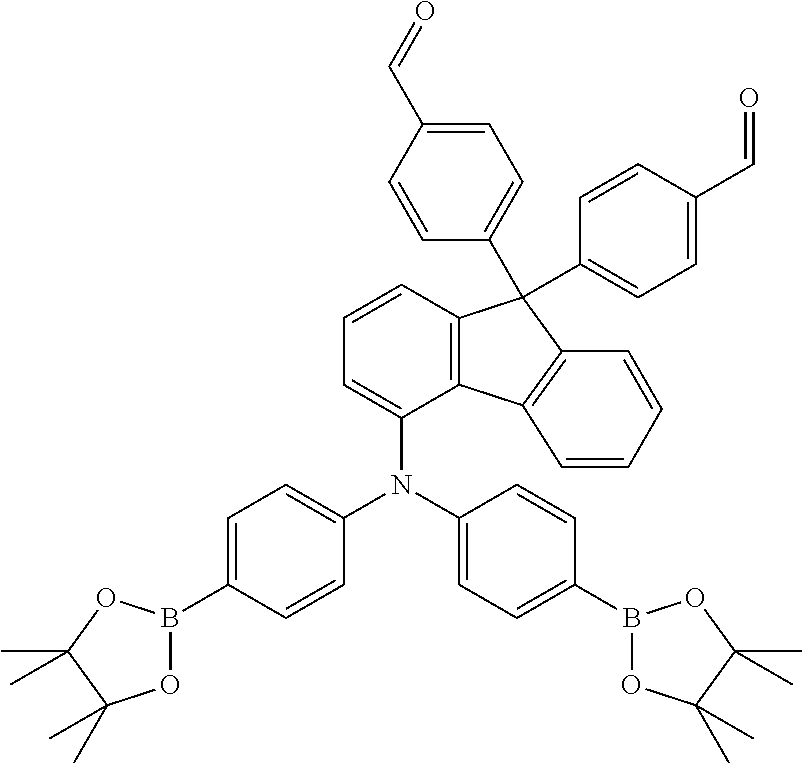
C12=C(C=CC=C1N(C1=CC=C(B3OC(C)(C)C(C)(C)O3)C=C1)C1=CC=C(B3OC(C)(C)C(C)(C)O3)C=C1)C(C1=CC=C(C=O)C=C1)(C1=CC=C(C=O)C=C1)C1=C2C=CC=C1
